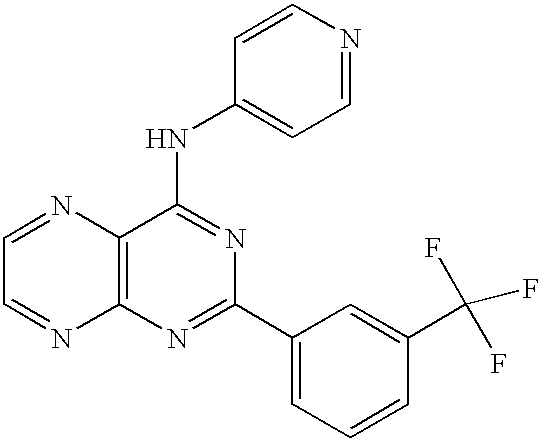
C1=NC2=C(N=C1)N=C(C1=CC=CC(C(F)(F)F)=C1)N=C2NC1=CC=NC=C1
